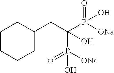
C1(CC(P([ONa])(=O)O)(P([ONa])(=O)O)O)CCCCC1
